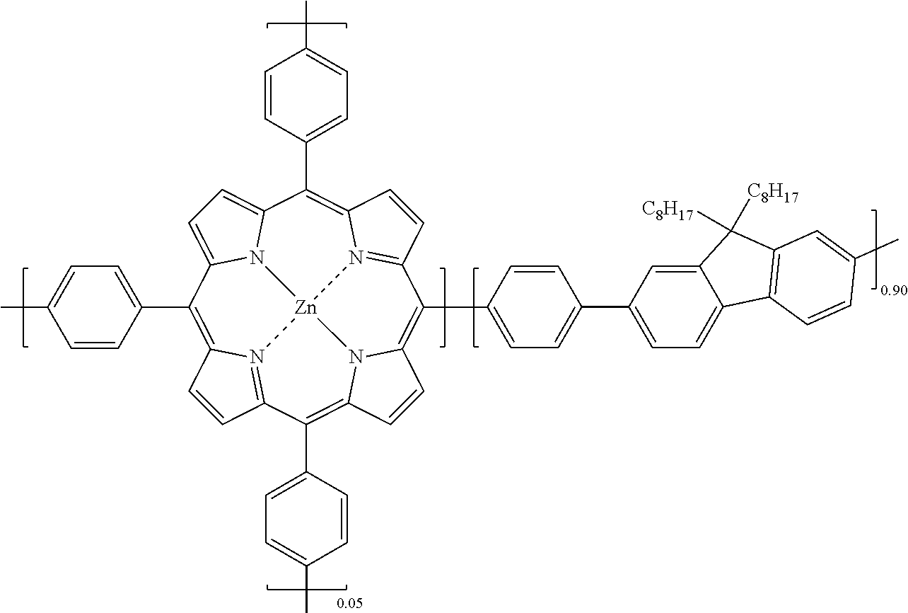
C12=N3C(=C(C4=CC=C(C)C=C4)C4=CC=C5C(C6=CC=C(C)C=C6)=C6C=CC7=N6[Zn]3(N3C(=C1C1=CC=C(C6=CC=C8C(=C6)C([C8H17])([C8H17])C6=C8C=CC(C)=C6)C=C1)C=CC3=C7C1=CC=C(C)C=C1)N54)C=C2
